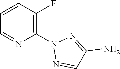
N1=CC(N)=NN1C1=C(F)C=CC=N1
